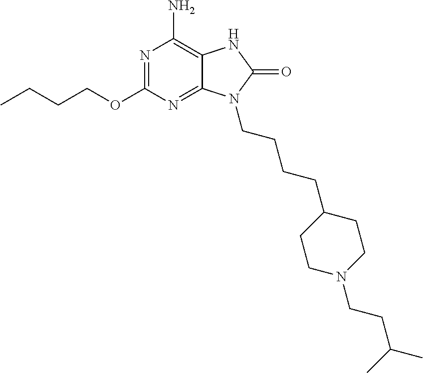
N1=C(OCCCC)N=C2C(=C1N)NC(=O)N2CCCCC1CCN(CCC(C)C)CC1
